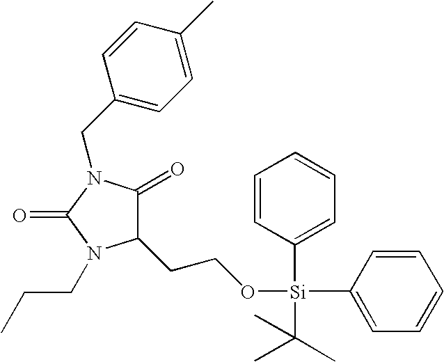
C1(CCO[Si](C2=CC=CC=C2)(C2=CC=CC=C2)C(C)(C)C)C(=O)N(CC2=CC=C(C)C=C2)C(=O)N1CCC
